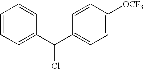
C1=CC=C(C(C2=CC=C([OCF3])C=C2)Cl)C=C1
